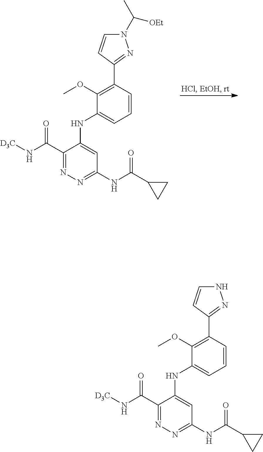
C1(C(N[D3C])=O)=NN=C(NC(C2CC2)=O)C=C1NC1=CC=CC(C2=NN(C([OEt])C)C=C2)=C1OC.C1(C(N[D3C])=O)=NN=C(NC(C2CC2)=O)C=C1NC1=CC=CC(C2=NNC=C2)=C1OC
